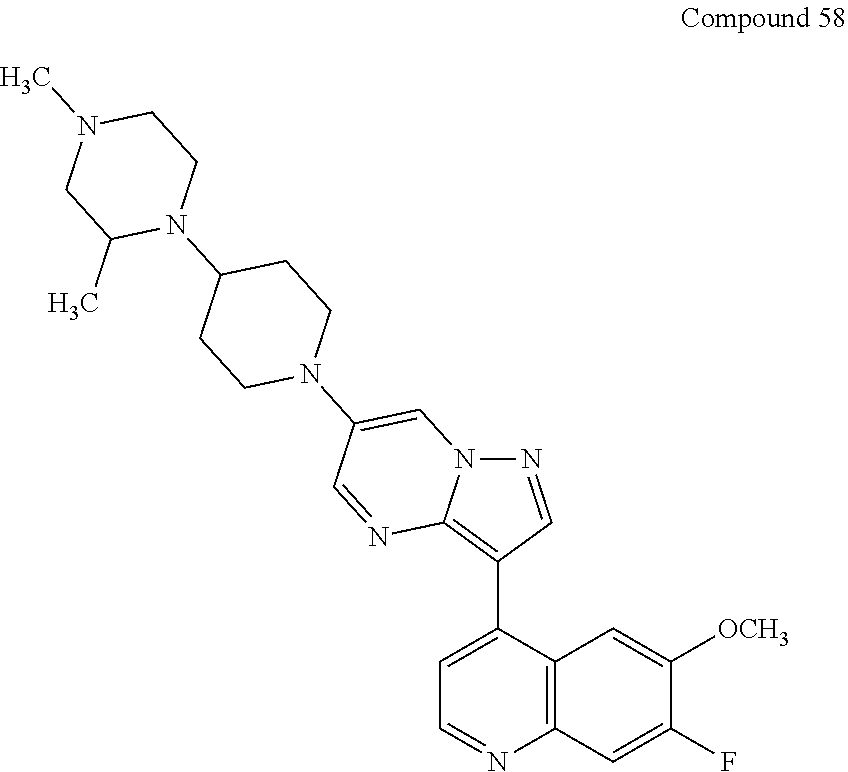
N12N=CC(C3=CC=NC4=C3C=C([OCH3])C(F)=C4)=C1N=CC(N1CCC(N3CCN(C)CC3C)CC1)=C2
